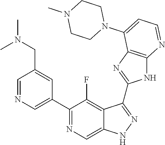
C1=NC=C(C2=NC=C3C(=C2F)C(C2=NC4=C(N2)N=CC=C4N2CCN(C)CC2)=NN3)C=C1CN(C)C
